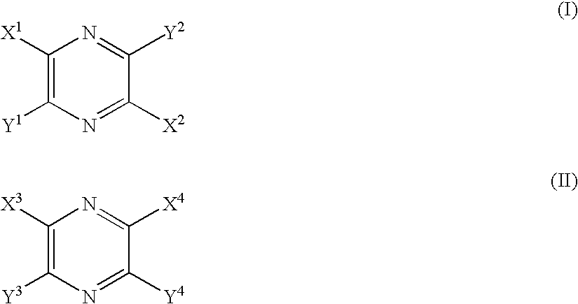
C1([X1])=C([Y1])N=C([X2])C([Y2])=N1.C1([X3])=C([Y3])N=C([Y4])C([X4])=N1
